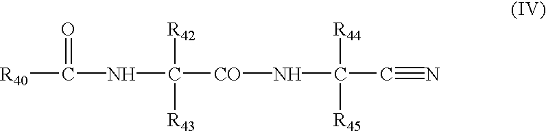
[R40]C(=O)NC([R42])([R43])[CO]NC([R44])([R45])C#N
